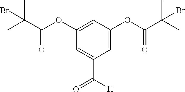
C1=C(OC(C(C)(C)Br)=O)C=C(OC(C(C)(C)Br)=O)C=C1C([H])=O
